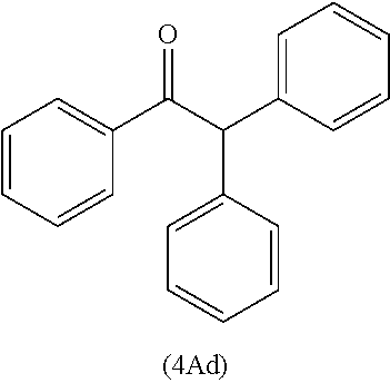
C1=C(C(C(C2=CC=CC=C2)=O)C2=CC=CC=C2)C=CC=C1
